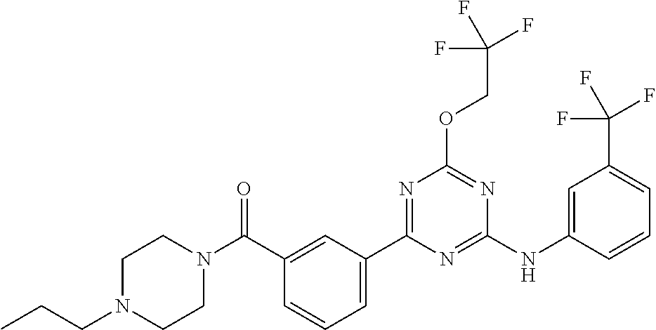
N1=C(NC2=CC(C(F)(F)F)=CC=C2)N=C(OCC(F)(F)F)N=C1C1=CC=CC(C(=O)N2CCN(CCC)CC2)=C1
